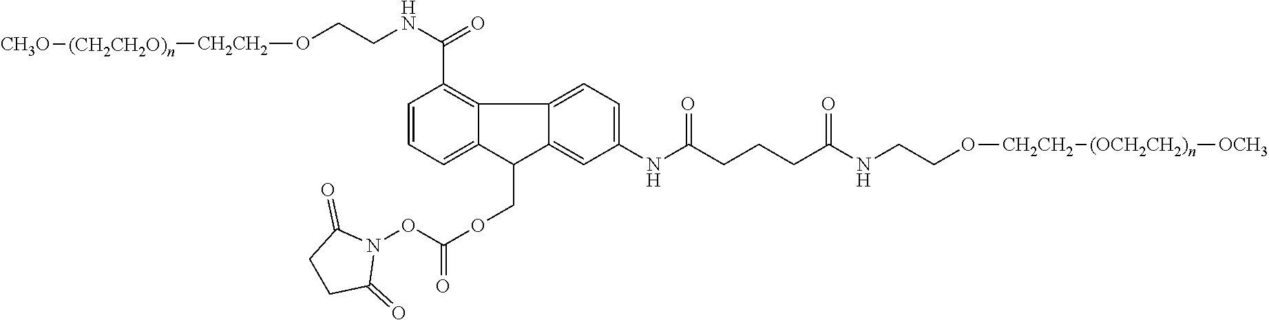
[CH2CH2]([(OCH2CH2)n][OCH3])OCCNC(CCCC(NC1=CC=C2C3=C(C(NCCO[CH2CH2][(CH2CH2O)n][CH3O])=O)C=CC=C3C(COC(=O)ON3C(=O)CCC3=O)C2=C1)=O)=O
